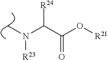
C(C(O[R21])=O)([R24])N([R23])C
